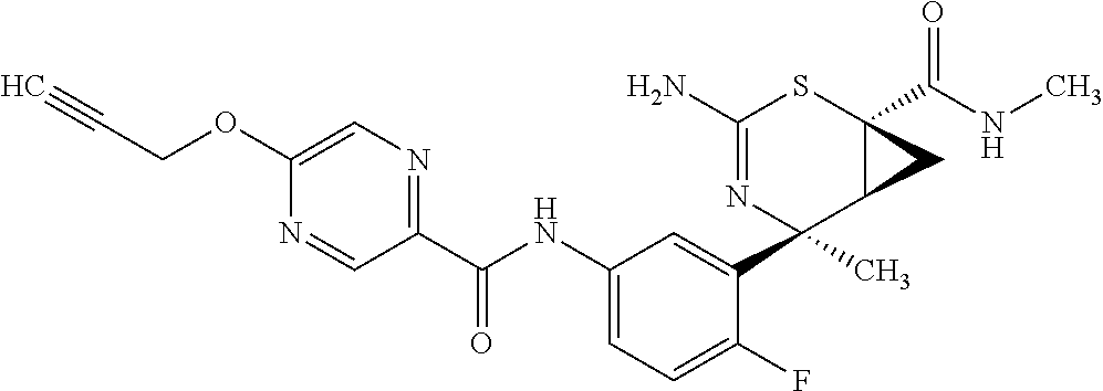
N1=CC(C(NC2=CC=C(F)C(C3(C)C4C(C(NC)=O)(SC(N)=N3)C4)=C2)=O)=NC=C1OCC#C
